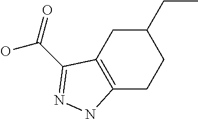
C12=C(CC(CC)CC1)C(C(=O)O)=NN2
